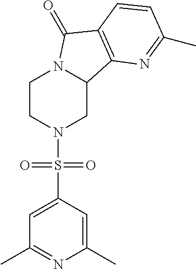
C1CN(S(C2=CC(C)=NC(C)=C2)(=O)=O)CC2N1C(=O)C1=C2N=C(C)C=C1
